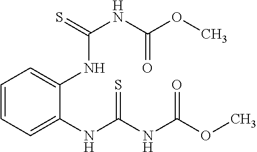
C1=CC=C(NC(NC(OC)=O)=S)C(NC(NC(=O)OC)=S)=C1
